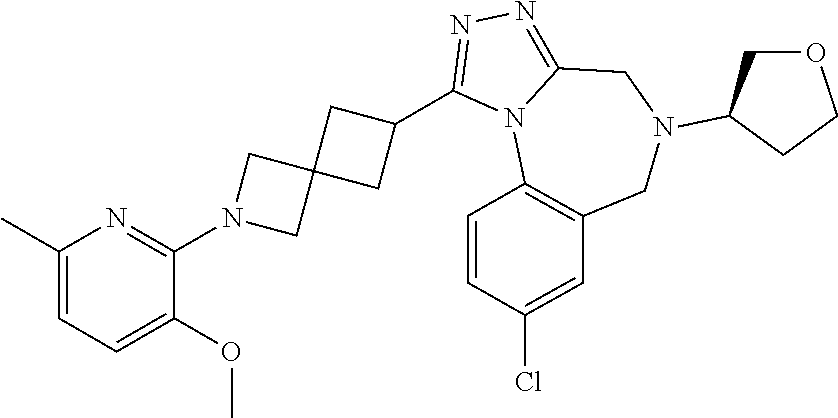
C1(C)=CC=C(OC)C(N2CC3(C2)CC(C2=NN=C4N2C2=C(CN(C5COCC5)C4)C=C(Cl)C=C2)C3)=N1
